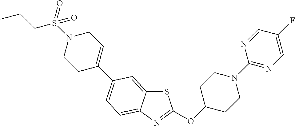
S1C2=CC(C3=CCN(S(CCC)(=O)=O)CC3)=CC=C2N=C1OC1CCN(C2=NC=C(F)C=N2)CC1
